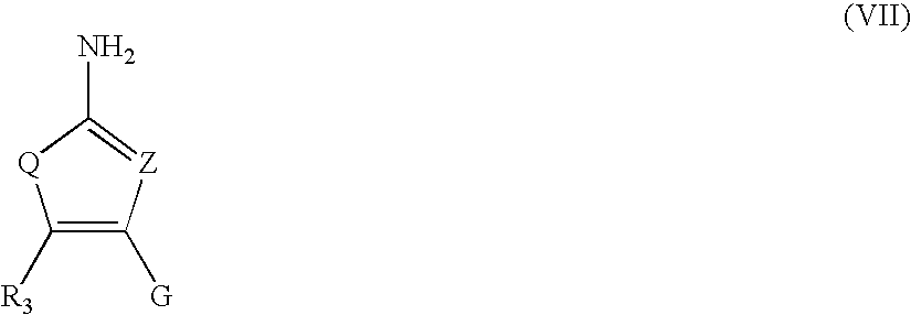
C1([R3])=C([G])[Z]=C(N)[Q]1
